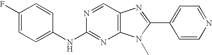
C1(F)=CC=C(NC2=NC3=C(C=N2)N=C(C2=CC=NC=C2)N3C)C=C1
